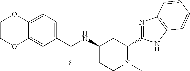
C1(C(NC2CCN(C)C(C3=NC4=C(N3)C=CC=C4)C2)=S)=CC=C2C(=C1)OCCO2
